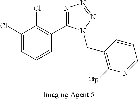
C1(Cl)=CC=CC(C2=NN=NN2CC2=C([18F])N=CC=C2)=C1Cl
